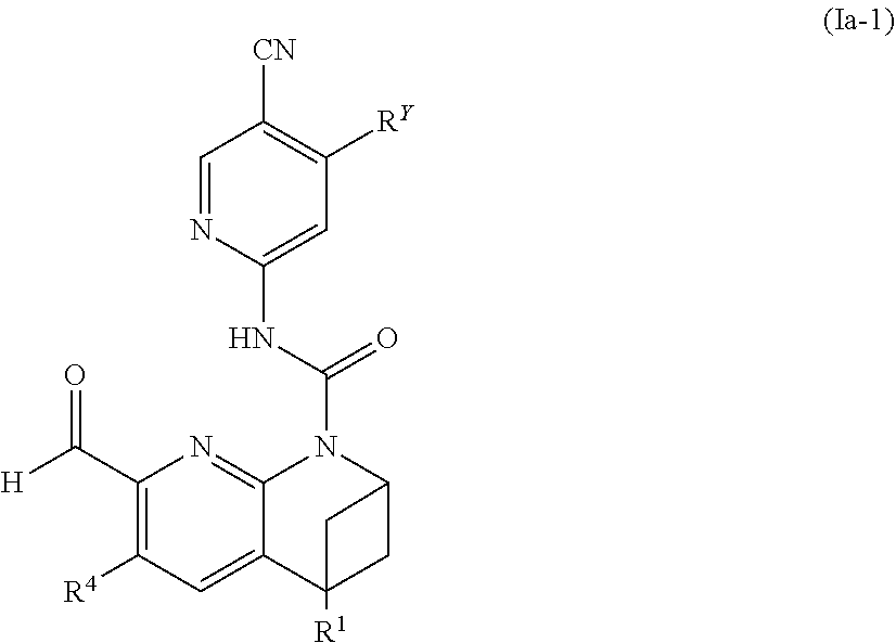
C1=NC(NC(=O)N2C3=NC(C([H])=O)=C([R4])C=C3C3([R1])CC2C3)=CC([RY])=C1[CN]
